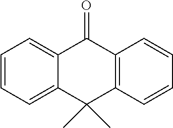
C1=CC=C2C(=C1)C(=O)C1=C(C2(C)C)C=CC=C1
